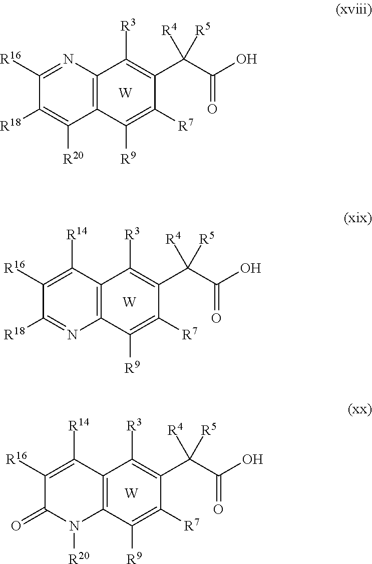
C12=C(N=C([R16])C([R18])=C1[R20])C([R3])=C(C(C(=O)O)([R4])[R5])C([R7])=C2[R9].[W].C12=C(C([R14])=C([R16])C([R18])=N1)C([R3])=C(C(C(=O)O)([R4])[R5])C([R7])=C2[R9].[W].C12=C(C([R14])=C([R16])C(=O)N1[R20])C([R3])=C(C(C(=O)O)([R4])[R5])C([R7])=C2[R9].[W]
